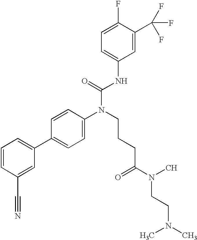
C1=CC(C#N)=CC(C2=CC=C(N(C(NC3=CC=C(F)C(C(F)(F)F)=C3)=O)CCCC(N(CCN(C)C)C)=O)C=C2)=C1
